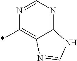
C12=NC=NC(*)=C1N=CN2
